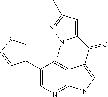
C1(C2=CSC=C2)=CN=C2C(=C1)C(C(=O)C1=CC(C)=NN1C)=CN2
